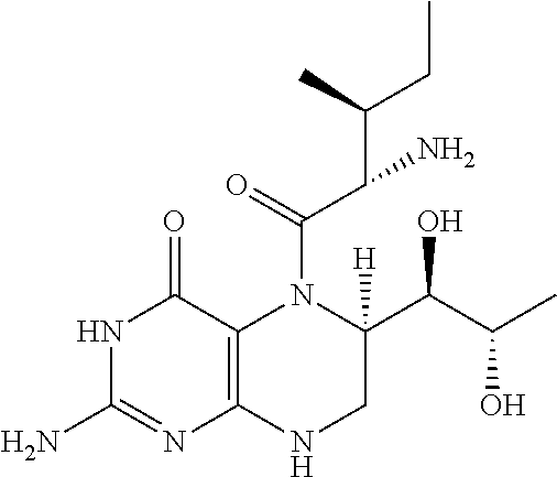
N1C(N)=NC2=C(C1=O)N(C(C(C(CC)C)N)=O)C(C(C(C)O)O)([H])CN2
